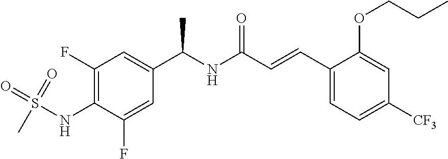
C1(F)=C(NS(=O)(C)=O)C(F)=CC(C(NC(C=CC2=CC=C([CF3])C=C2OCCC)=O)C)=C1
